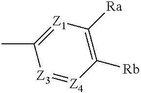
CC1=[Z1]C([Ra])=C([Rb])[Z4]=[Z3]1
